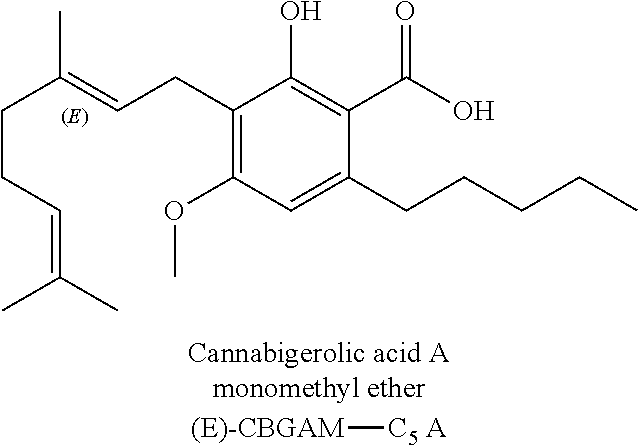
C1(CC=C(CCC=C(C)C)C)=C(OC)C=C(CCCCC)C(C(O)=O)=C1O.[(E)-CBGAM][C5 A]
